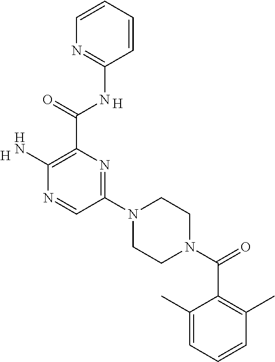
C1=CC=CC(NC(C2=C(N)N=CC(N3CCN(C(C4=C(C)C=CC=C4C)=O)CC3)=N2)=O)=N1.[H].[H]
